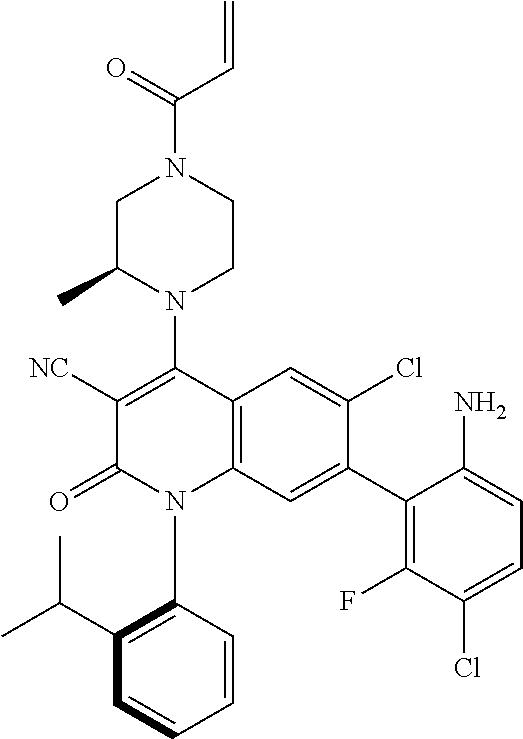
C1C(C)N(C2=C([NC])C(=O)N(C3=C(C(C)C)C=CC=C3)C3=C2C=C(Cl)C(C2=C(F)C(Cl)=CC=C2N)=C3)CCN1C(=O)C=C
